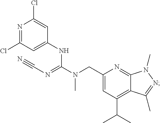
N1=C(Cl)C=C(NC(N(CC2=CC(C(C)C)=C3C(=N2)N(C)N=C3C)C)=NC#N)C=C1Cl
